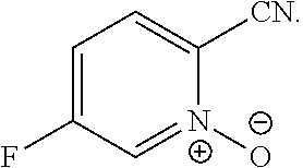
C1=C(F)C=[N+]([O-])C([CN])=C1
